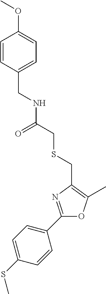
C1(SC)=CC=C(C2=NC(CSCC(NCC3=CC=C(OC)C=C3)=O)=C(C)O2)C=C1
